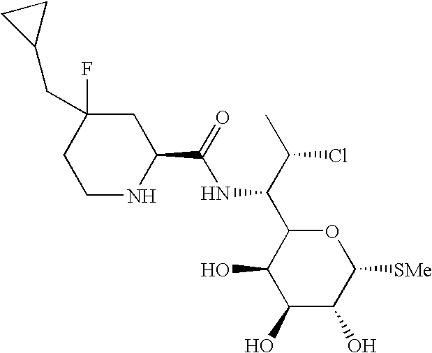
C1(O)C(O)C([SMe])OC(C(C(C)Cl)NC(=O)C2CC(F)(CC3CC3)CCN2)C1O
